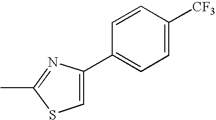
C1(C2=CSC(C)=N2)=CC=C([CF3])C=C1
